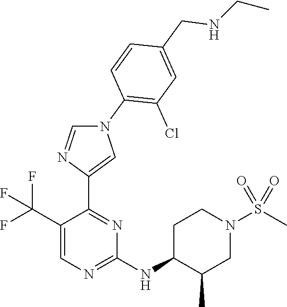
C1(C(F)(F)F)=CN=C(NC2CCN(S(C)(=O)=O)CC2C)N=C1C1=CN(C2=C(Cl)C=C(CNCC)C=C2)C=N1
